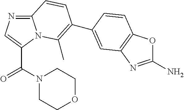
C12=NC=C(C(N3CCOCC3)=O)N1C(C)=C(C1=CC3=C(OC(N)=N3)C=C1)C=C2
